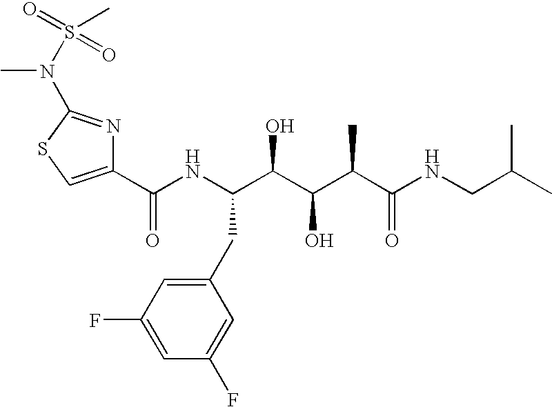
C1(C(NC(C(C(C(C(NCC(C)C)=O)C)O)O)CC2=CC(F)=CC(F)=C2)=O)=CSC(N(S(=O)(=O)C)C)=N1
